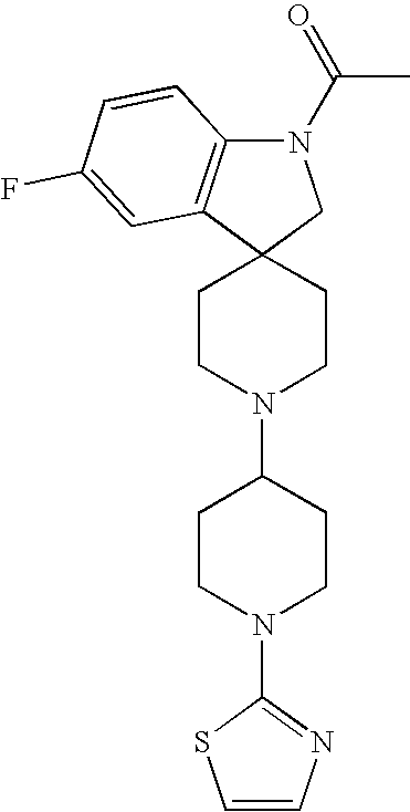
C1CN(C2CCN(C3=NC=CS3)CC2)CCC12CN(C(=O)C)C1=C2C=C(F)C=C1
